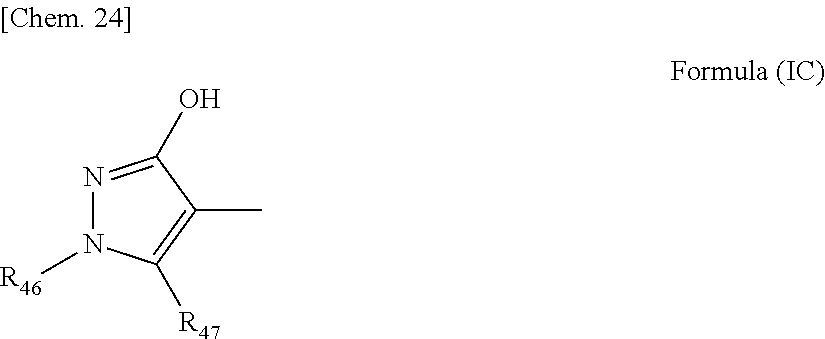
N1=C(O)C(C)=C([R47])N1[R46]
